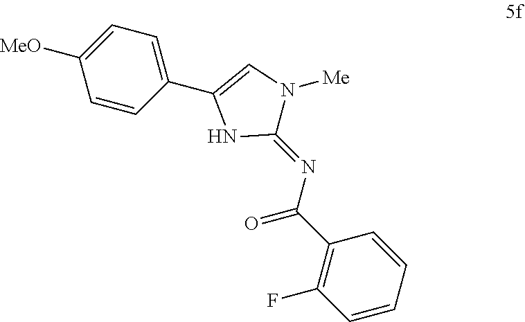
C1=CC=CC(C(N=C2N([Me])C=C(C3=CC=C([MeO])C=C3)N2)=O)=C1F
